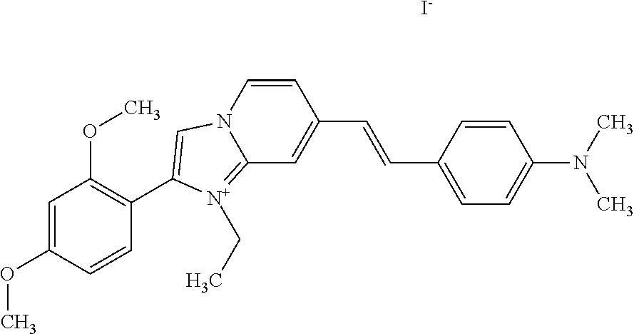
C1=CC(C=CC2=CC3=[N+](CC)C(C4=C(OC)C=C(OC)C=C4)=CN3C=C2)=CC=C1N(C)C.[I-]
